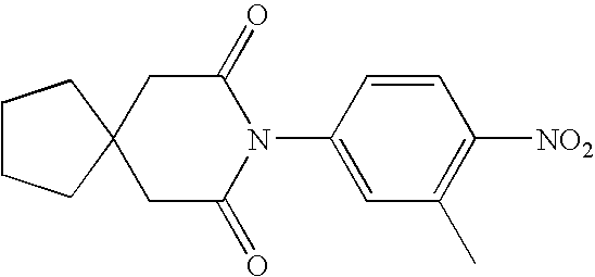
C1CCC2(C1)CC(=O)N(C1=CC(C)=C([NO2])C=C1)C(=O)C2
